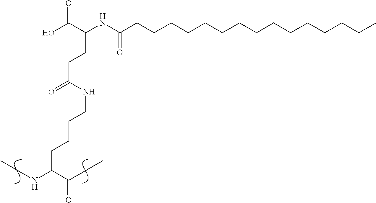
OC(C(NC(CCCCCCCCCCCCCCC)=O)CCC(=O)NCCCCC(NCC)C(=O)CC)=O
